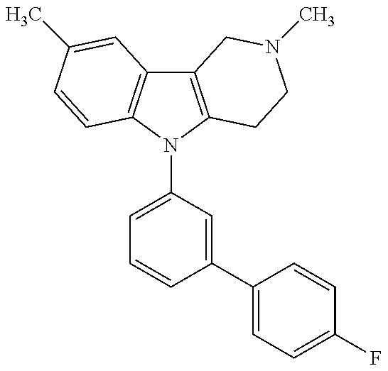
C12=C(N(C3=CC=CC(C4=CC=C(F)C=C4)=C3)C3=C1C=C(C)C=C3)CCN(C)C2
